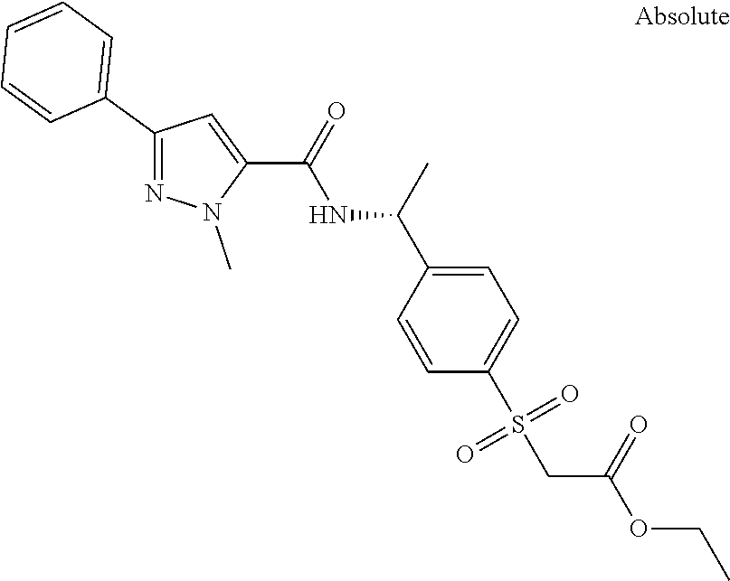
C1(C2=CC=CC=C2)=NN(C)C(C(=O)NC(C2=CC=C(S(CC(=O)OCC)(=O)=O)C=C2)C)=C1
